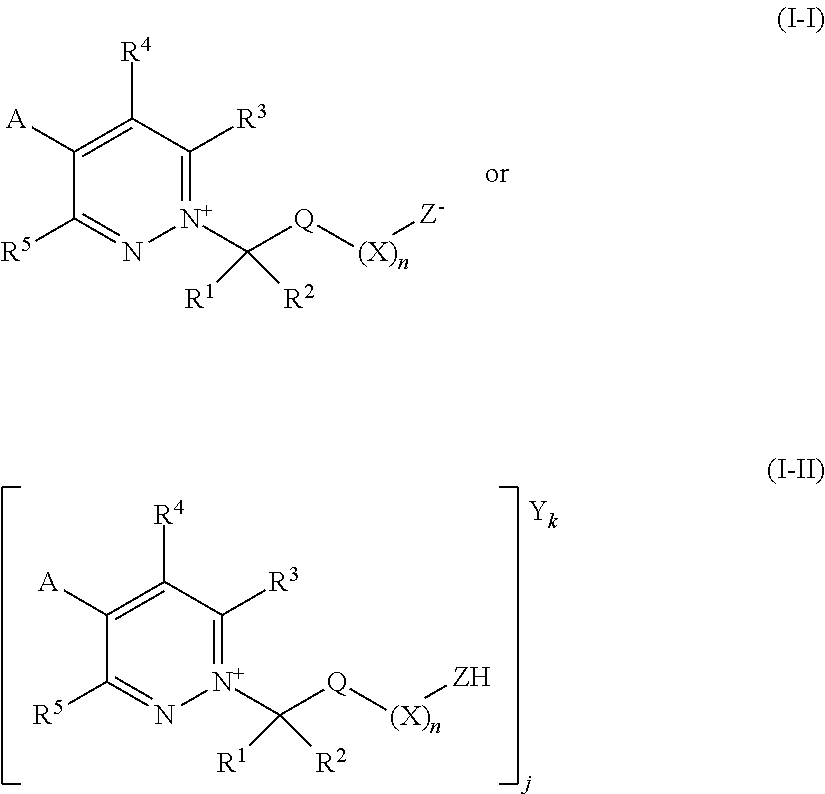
[A]C1=C([R4])C([R3])=[N+](C([Q][(X)n][Z-])([R2])[R1])N=C1[R5].[A]C1=C([R4])C([R3])=[N+](C([Q][(X)n][ZH])([R2])[R1])N=C1[R5]
